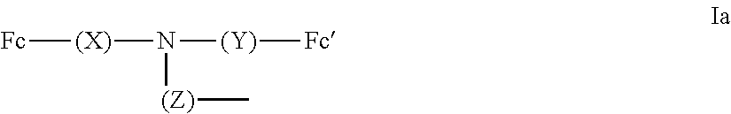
[Fc][(X)]N([(Z)]C)[(Y)][Fc]
